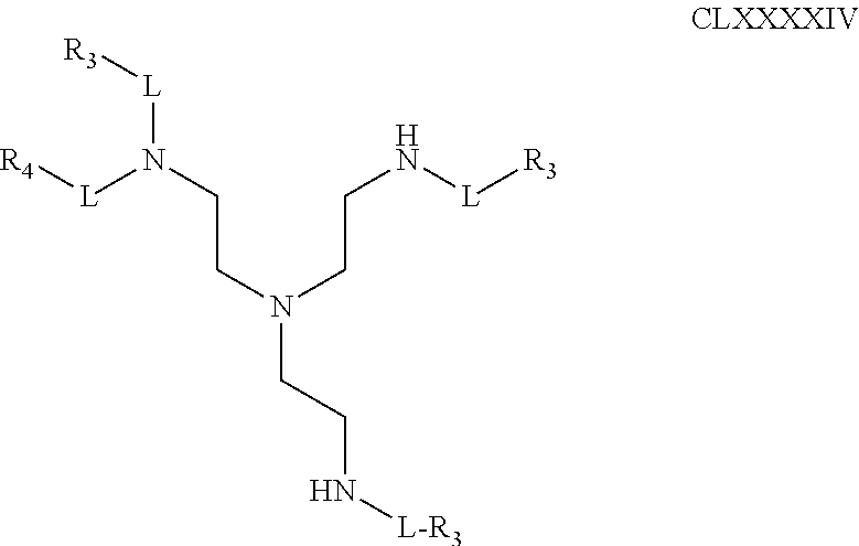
[R4][L]N(CCN(CCN[L][R3])CCN[L-R3])[L][R3]
